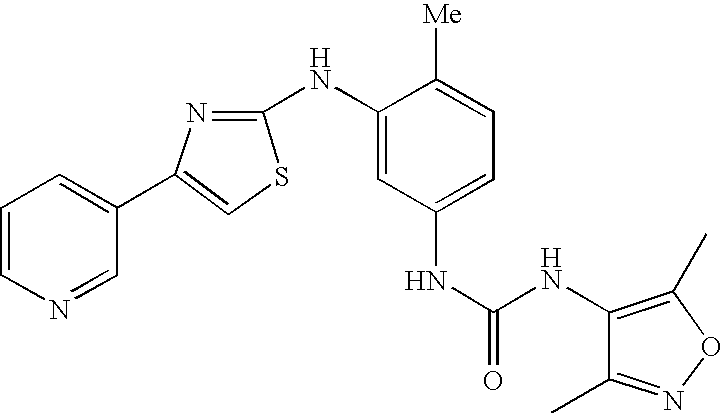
C1=CC=C(C2=CSC(NC3=CC(NC(=O)NC4=C(C)ON=C4C)=CC=C3[Me])=N2)C=N1
